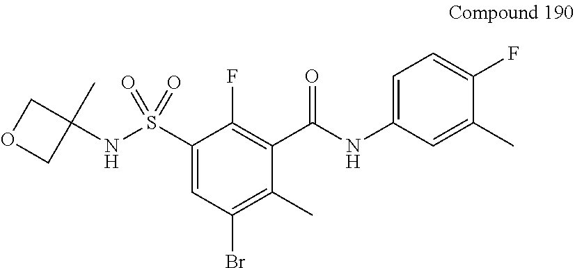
C1(C(NC2=CC=C(F)C(C)=C2)=O)=C(F)C(S(=O)(=O)NC2(C)COC2)=CC(Br)=C1C
